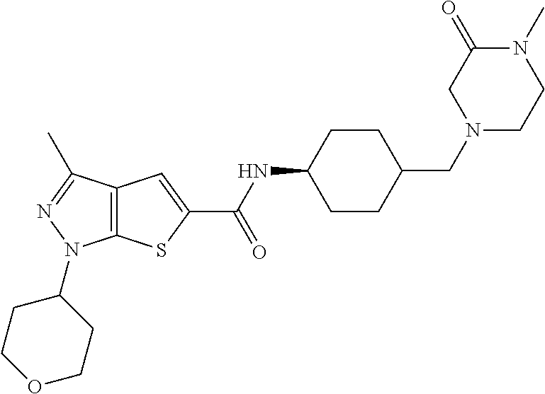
C12=C(SC(C(NC3CCC(CN4CCN(C)C(=O)C4)CC3)=O)=C1)N(C1CCOCC1)N=C2C
